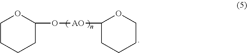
O([AO]C1CCCCO1)C1CCCCO1
